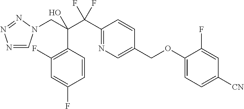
N1=CN(CC(C(C2=NC=C(COC3=CC=C([CN])C=C3F)C=C2)(F)F)(O)C2=C(F)C=C(F)C=C2)N=N1
